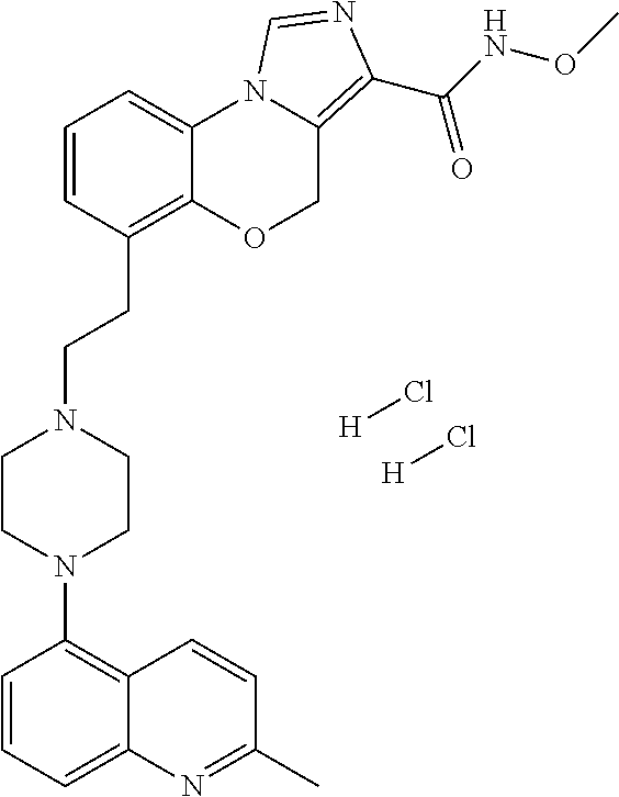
[H]Cl.[H]Cl.C1=CC=C2C(=C1N1CCN(CCC3=C4C(=CC=C3)N3C(=C(C(NOC)=O)N=C3)CO4)CC1)C=CC(C)=N2
